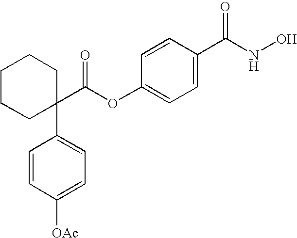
C1CCC(C(OC2=CC=C(C(NO)=O)C=C2)=O)(C2=CC=C([OAc])C=C2)CC1
